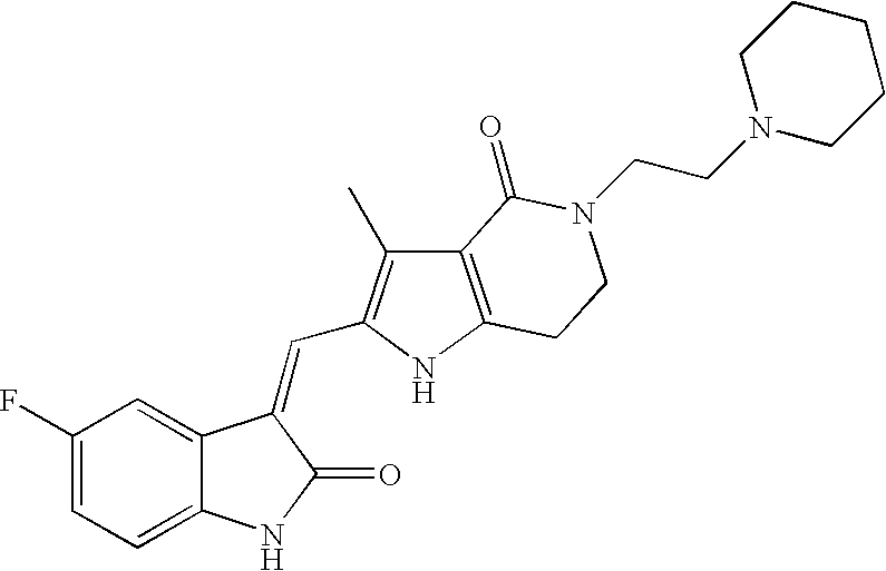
C1=C(F)C=C2C(=C1)NC(=O)C2=CC1=C(C)C2=C(N1)CCN(CCN1CCCCC1)C2=O
